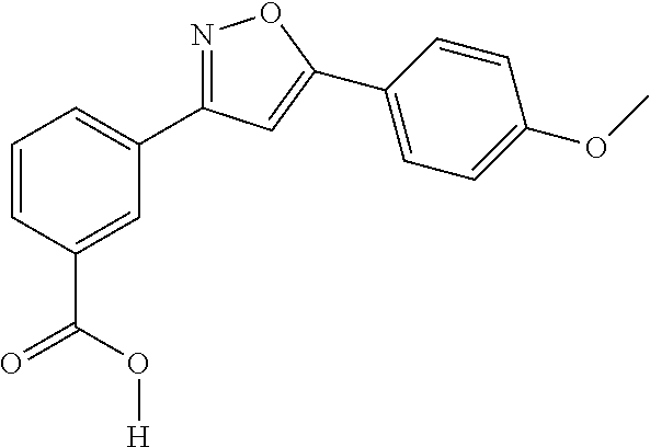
N1=C(C2=CC=CC(C(O[H])=O)=C2)C=C(C2=CC=C(OC)C=C2)O1
